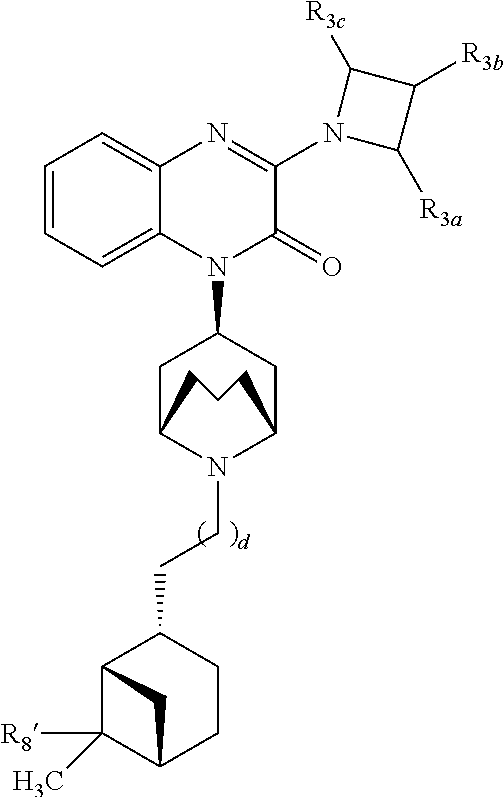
C1=CC=C2C(=C1)N=C(N1C([R3a])C([R3b])C1[R3c])C(=O)N2C1CC2N(CCC3C4C([R8])(C)C(CC3)C4)C(C1)CCC2
